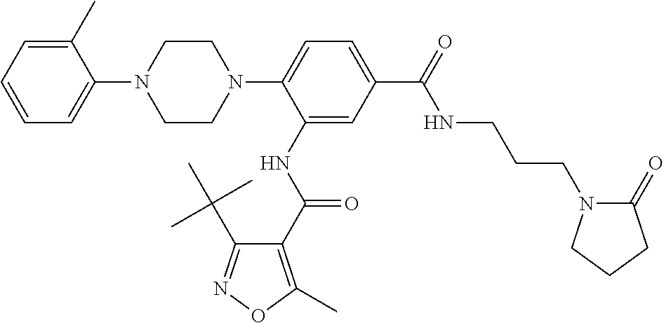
C1=C(C)C(N2CCN(C3=CC=C(C(NCCCN4C(=O)CCC4)=O)C=C3NC(=O)C3=C(C)ON=C3C(C)(C)C)CC2)=CC=C1
